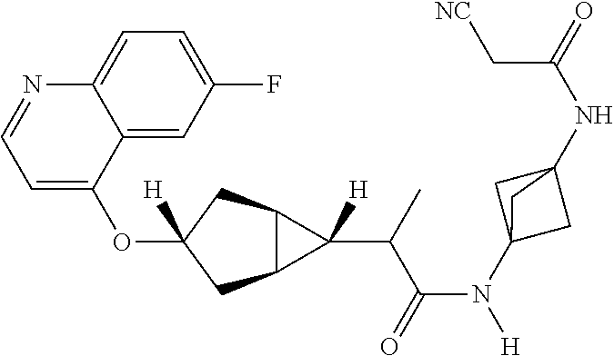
O(C1([H])CC2C(C1)C2(C(C(N([H])C12CC(NC(=O)C[NC])(C1)C2)=O)C)[H])C1=CC=NC2=CC=C(F)C=C12
